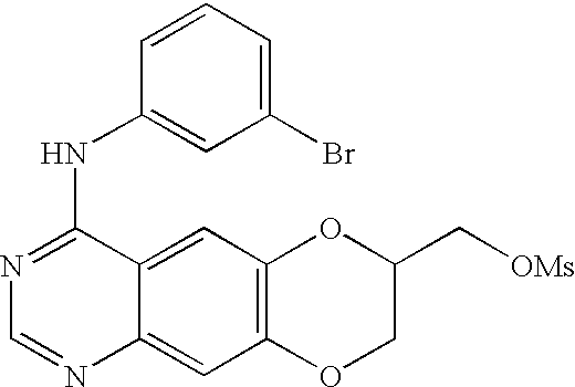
C1=NC2=CC3=C(C=C2C(NC2=CC(Br)=CC=C2)=N1)OC(C[OMs])CO3
